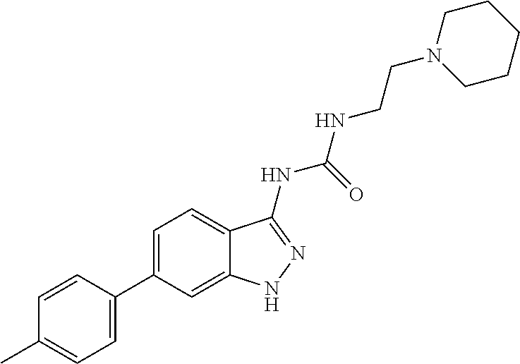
C1=CC(C2=CC=C3C(=C2)NN=C3NC(NCCN2CCCCC2)=O)=CC=C1C
